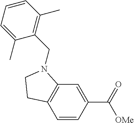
C1=C(C([OMe])=O)C=CC2=C1N(CC1=C(C)C=CC=C1C)CC2
